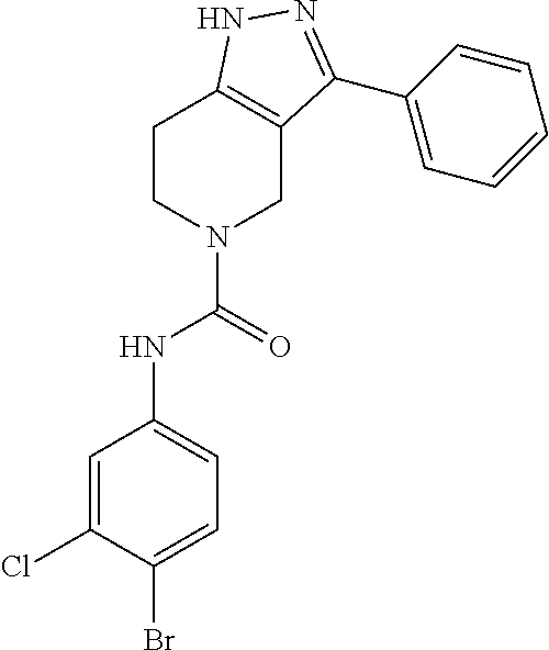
C1=C(Cl)C(Br)=CC=C1NC(N1CC2=C(CC1)NN=C2C1=CC=CC=C1)=O
